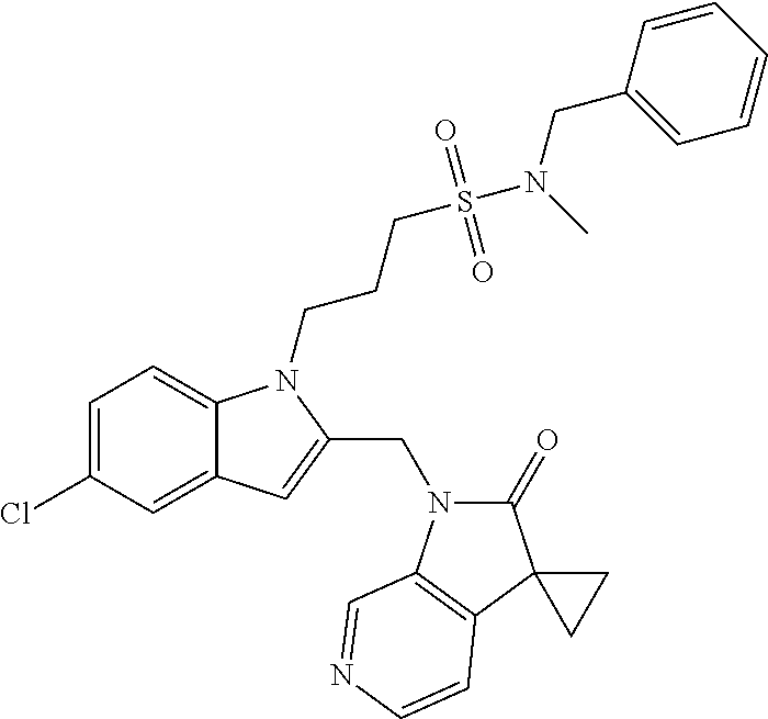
C1=C(Cl)C=C2C(=C1)N(CCCS(=O)(=O)N(CC1=CC=CC=C1)C)C(CN1C(=O)C3(C4=C1C=NC=C4)CC3)=C2
